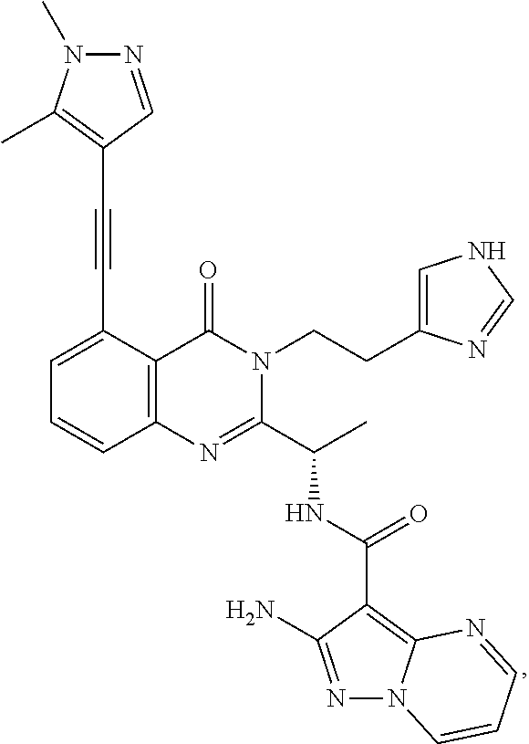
C1=C(C#CC2=C(C)N(C)N=C2)C2=C(C=C1)N=C(C(C)NC(C1=C3N(N=C1N)C=CC=N3)=O)N(CCC1=CNC=N1)C2=O
